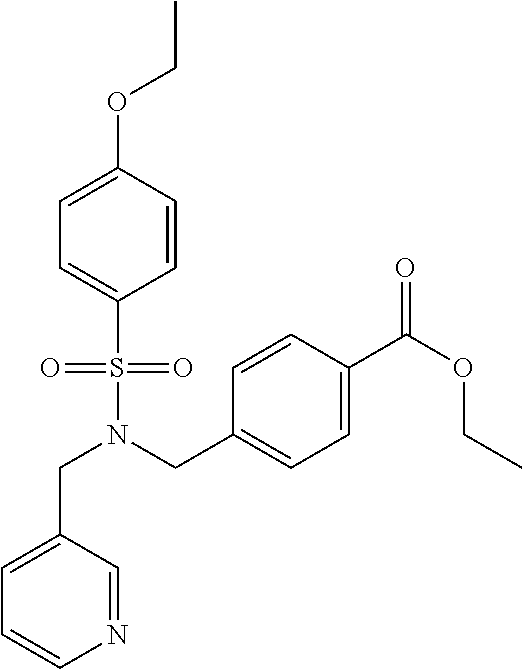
N1=CC(CN(S(C2=CC=C(OCC)C=C2)(=O)=O)CC2=CC=C(C(OCC)=O)C=C2)=CC=C1
